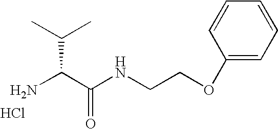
C1=CC=CC=C1OCCNC(C(N)C(C)C)=O.Cl
